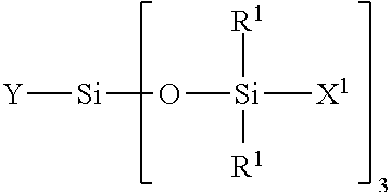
[Y][Si]O[Si]([X1])([R1])[R1]
